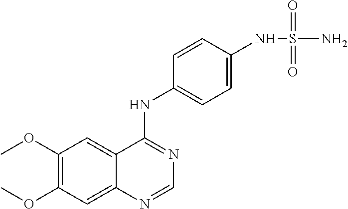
C1(OC)=C(OC)C=C2C(=C1)C(NC1=CC=C(NS(=O)(=O)N)C=C1)=NC=N2
